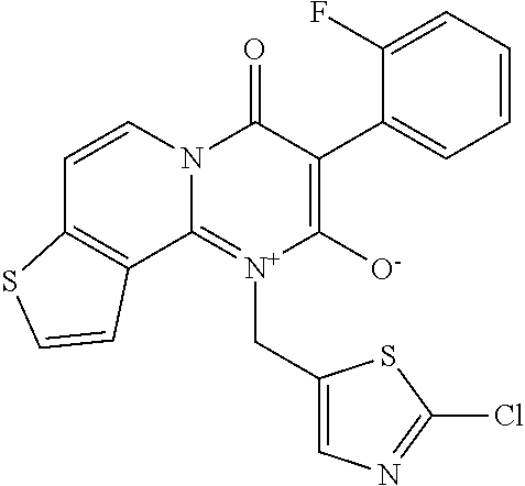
N12C(=[N+](CC3=CN=C(Cl)S3)C([O-])=C(C3=CC=CC=C3F)C1=O)C1=C(C=C2)SC=C1
